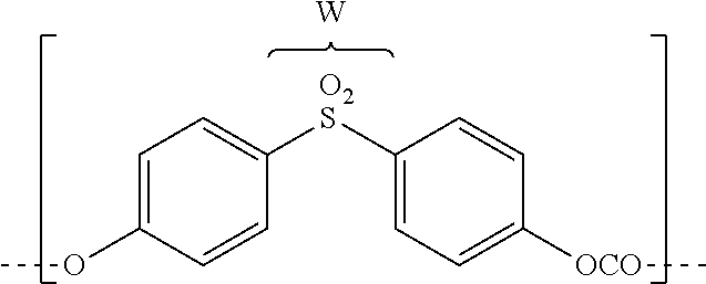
C1=C(OC)C=CC([O2S]C2=CC=C([OCO]C)C=C2)=C1.[W]
